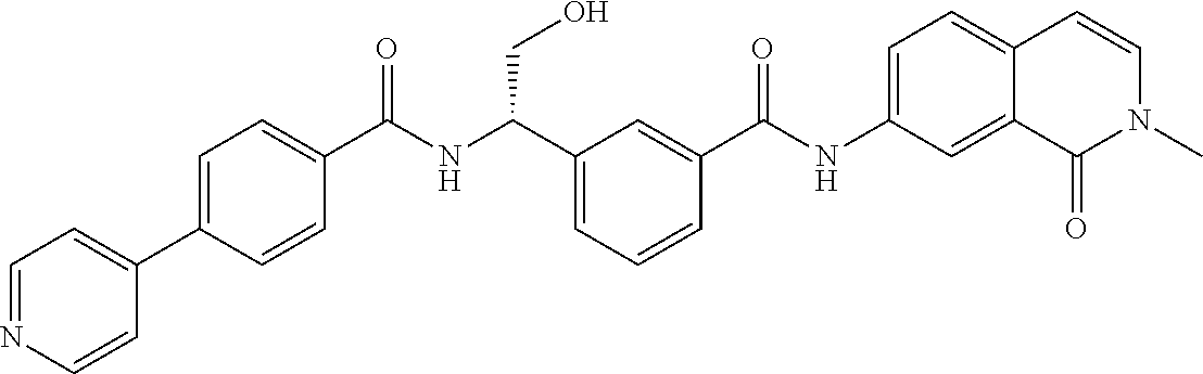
C1(C2=CC=C(C(NC(C3=CC=CC(C(NC4=CC=C5C(=C4)C(=O)N(C)C=C5)=O)=C3)CO)=O)C=C2)=CC=NC=C1
